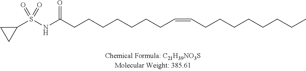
C1(S(NC(CCCCCCCC=CCCCCCCCC)=O)(=O)=O)CC1
